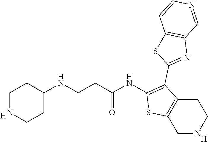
C1NCCC2=C1SC(NC(CCNC1CCNCC1)=O)=C2C1=NC2=C(S1)C=CN=C2.[H].[H]
